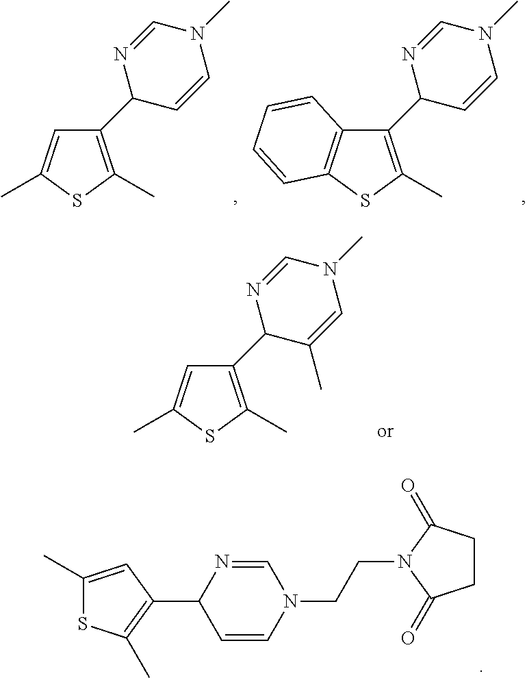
C1(C2C=CN(C)C=N2)=C(C)SC(C)=C1.C1(C2C=CN(C)C=N2)=C(C)SC2=C1C=CC=C2.C1(C2C(C)=CN(C)C=N2)=C(C)SC(C)=C1.C1CC(=O)N(CCN2C=NC(C3=C(C)SC(C)=C3)C=C2)C1=O
